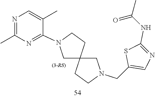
C12(CN(CC3=CN=C(NC(=O)C)S3)CC1)CCN(C1=NC(C)=NC=C1C)C2
